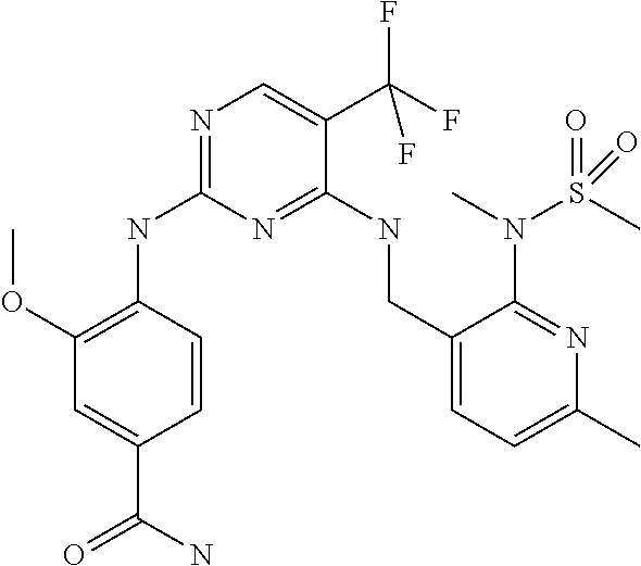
C1=CC(NC2=NC=C(C(F)(F)F)C(NCC3=CC=C(C)N=C3N(S(C)(=O)=O)C)=N2)=C(OC)C=C1C(=O)N
